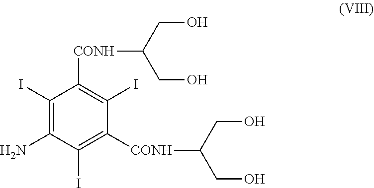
C1(I)=C(N)C(I)=C([CONH]C(CO)CO)C(I)=C1[CONH]C(CO)CO
